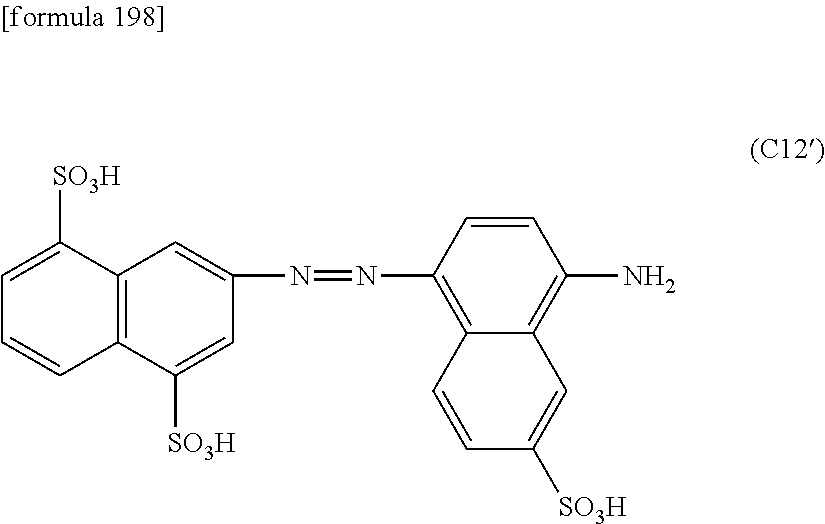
C1([SO3H])=CC=CC2=C1C=C(N=NC1=C3C(=C(N)C=C1)C=C([SO3H])C=C3)C=C2[SO3H]
